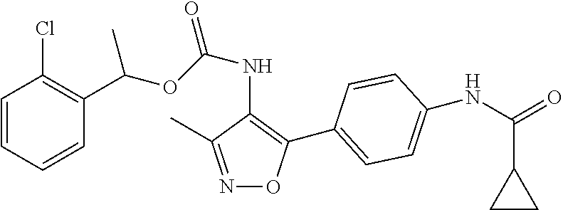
C1=CC=CC(C(OC(NC2=C(C3=CC=C(NC(=O)C4CC4)C=C3)ON=C2C)=O)C)=C1Cl
